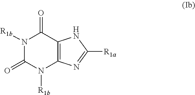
N1([R1b])C(=O)N([R1b])C2=C(C1=O)NC([R1a])=N2
